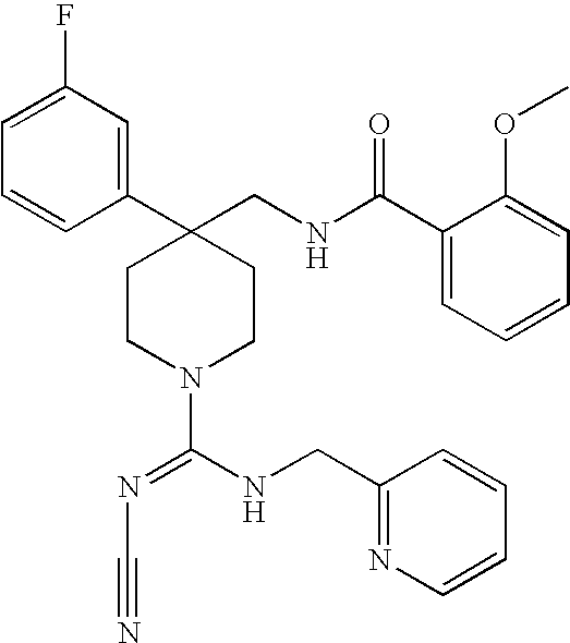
C1(C2(CNC(C3=CC=CC=C3OC)=O)CCN(C(NCC3=NC=CC=C3)=NC#N)CC2)=CC(F)=CC=C1
